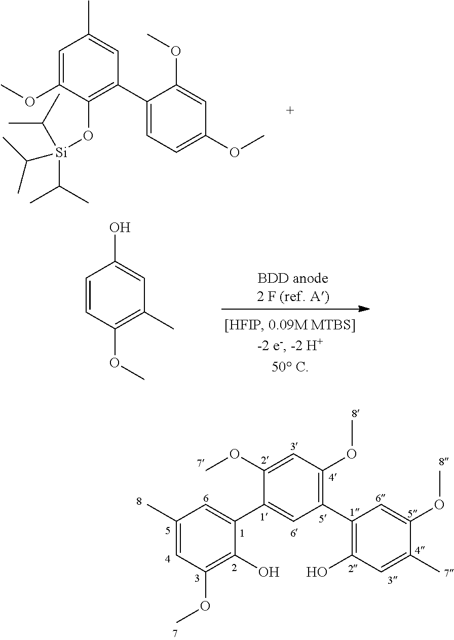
C1=CC(OC)=C(C)C=C1O.C1=C(OC)C(O[Si](C(C)C)(C(C)C)C(C)C)=C(C2=CC=C(OC)C=C2OC)C=C1C.C1(C)=CC(OC)=C(O)C(C2=CC(C3=C(O)C=C(C)C(OC)=C3)=C(OC)C=C2OC)=C1
